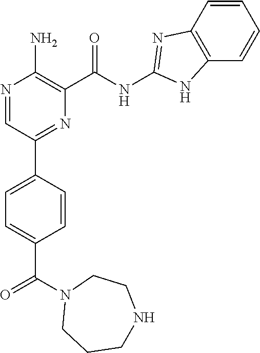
C1=CC(C2=NC(C(NC3=NC4=C(C=CC=C4)N3)=O)=C(N)N=C2)=CC=C1C(N1CCCNCC1)=O
